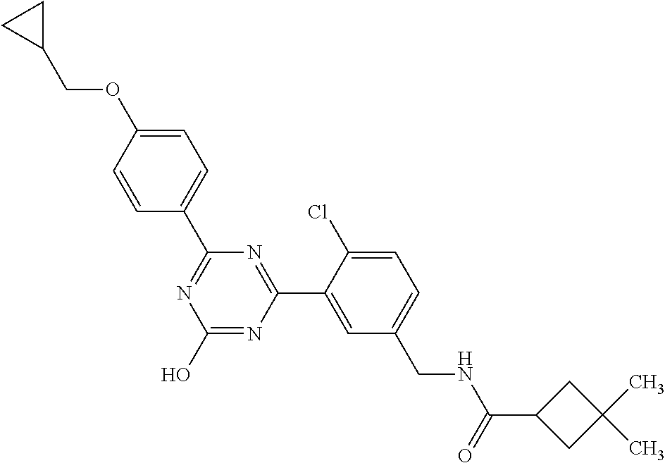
C1(C2=NC(O)=NC(C3=CC(CNC(C4CC(C)(C)C4)=O)=CC=C3Cl)=N2)=CC=C(OCC2CC2)C=C1
